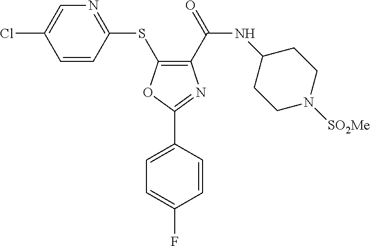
C1(C(=O)NC2CCN([SO2Me])CC2)=C(SC2=NC=C(Cl)C=C2)OC(C2=CC=C(F)C=C2)=N1
